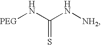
[PEG]NC(N[NH2])=S
